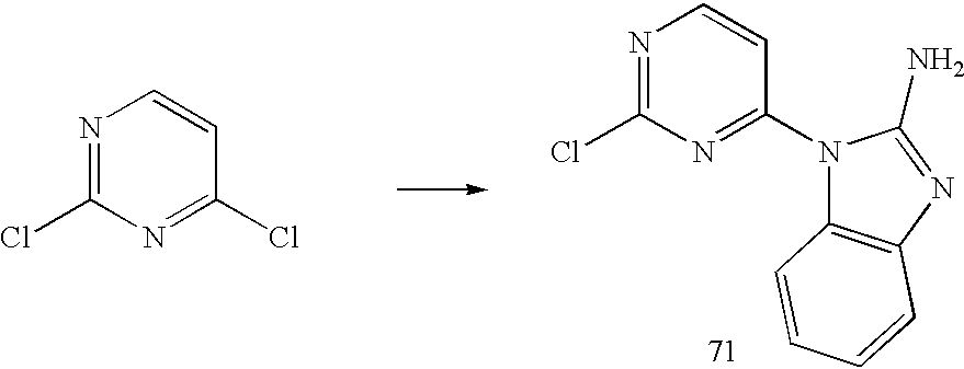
N1=C(Cl)N=C(Cl)C=C1.N1=C(Cl)N=C(N2C3=C(N=C2N)C=CC=C3)C=C1
